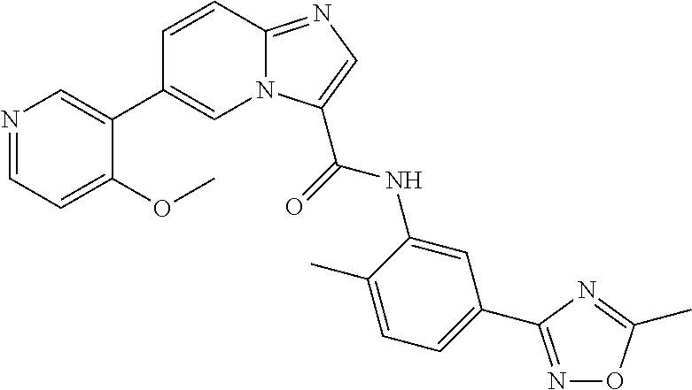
C1=CC2=NC=C(C(NC3=CC(C4=NOC(C)=N4)=CC=C3C)=O)N2C=C1C1=CN=CC=C1OC
